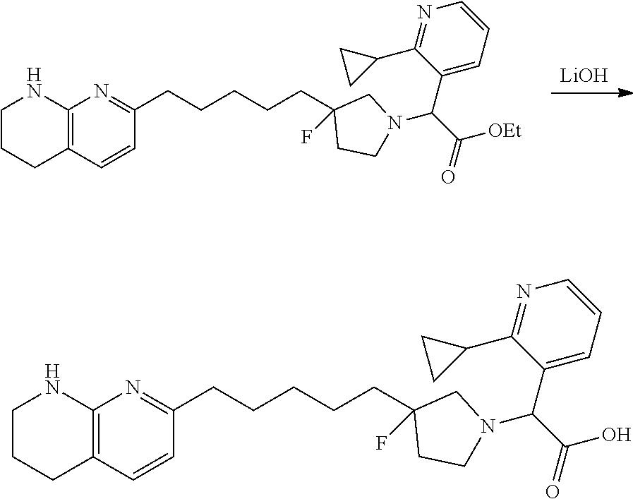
[LiOH].C12=C(C=CC(CCCCCC3(F)CCN(C(C([OEt])=O)C4=CC=CN=C4C4CC4)C3)=N1)CCCN2.C12=C(C=CC(CCCCCC3(F)CCN(C(C(O)=O)C4=CC=CN=C4C4CC4)C3)=N1)CCCN2
